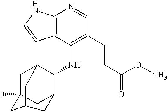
C12=C(C(NC3C4CC5(C)CC3CC(C5)C4)=C(C=CC(=O)OC)C=N1)C=CN2
